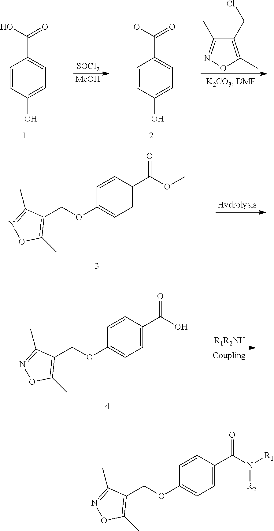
C1=CC(O)=CC=C1C(O)=O.[SOCl2].[MeOH].C1=CC(O)=CC=C1C(OC)=O.C1(CCl)=C(C)ON=C1C.C1=C(C(N([R1])[R2])=O)C=CC(OCC2=C(C)ON=C2C)=C1.C1=C(C(OC)=O)C=CC(OCC2=C(C)ON=C2C)=C1.C1=C(C(O)=O)C=CC(OCC2=C(C)ON=C2C)=C1.[R1R2NH]
